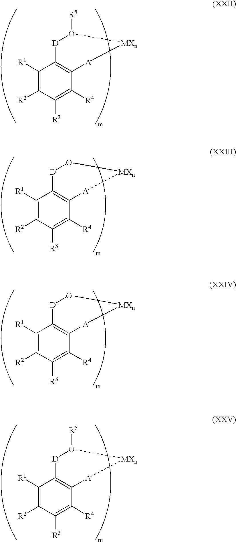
C1([R1])=C([R2])C([R3])=C([R4])C2=C1[D]O([R5])[MXn][A]2.C1([R1])=C([R2])C([R3])=C([R4])C2=C1[D]O[MXn][A]2.C1([R1])=C([R2])C([R3])=C([R4])C2=C1[D]O[MXn][A]2.C1([R1])=C([R2])C([R3])=C([R4])C2=C1[D]O([R5])[MXn][A]2
